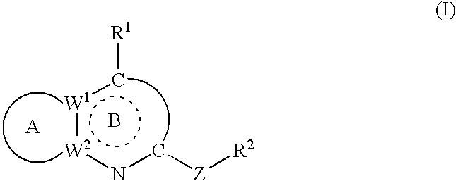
B.[W1](:[W2]nc[Z][R2])c[R1]
